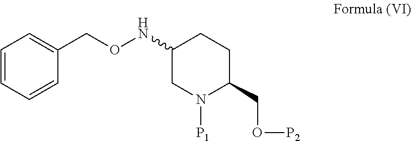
C1N([P1])C(CO[P2])CCC1NOCC1=CC=CC=C1
